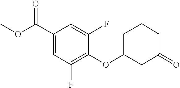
C1(OC2CC(=O)CCC2)=C(F)C=C(C(OC)=O)C=C1F
